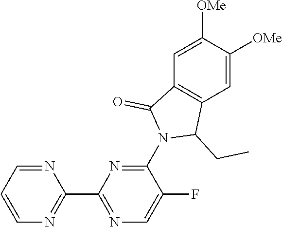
N1=CC=CN=C1C1=NC=C(F)C(N2C(CC)C3=C(C2=O)C=C([OMe])C([OMe])=C3)=N1
